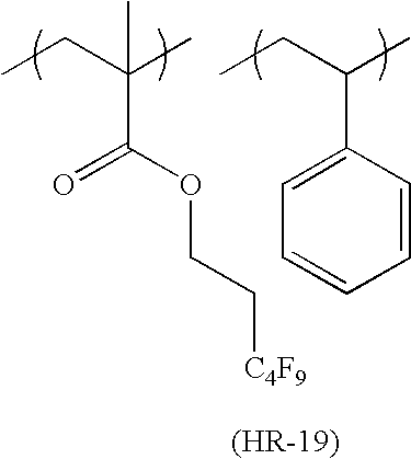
CCC(C)(C)C(OCC[C4F9])=O.CCC(C)C1=CC=CC=C1
